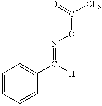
C1=CC(C([H])=NOC(C)=O)=CC=C1
